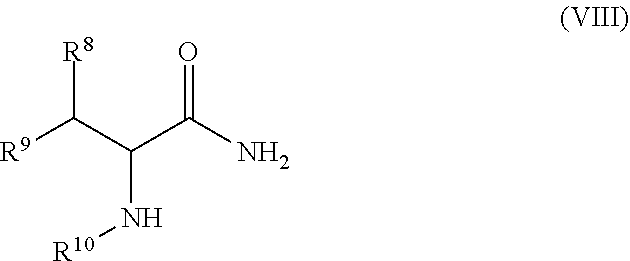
[R9]C(C(C(N)=O)N[R10])[R8]
